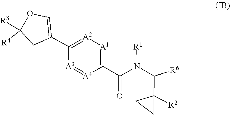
N([R1])(C(C1([R2])CC1)[R6])C(=O)C1=[A1][A2]=C(C2=COC([R4])([R3])C2)[A3]=[A4]1
